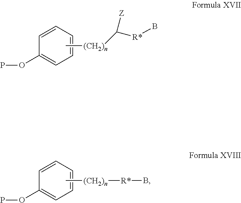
C[(CH2)n]C([R*]B)[Z].C1(OP)=CC=CC=C1.C[(CH2)n][R*]B.C1(OP)=CC=CC=C1
